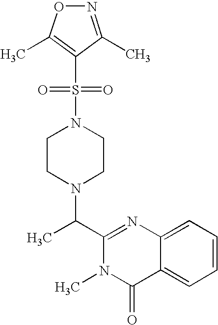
C1(C(N2CCN(S(=O)(=O)C3=C(C)ON=C3C)CC2)C)=NC2=CC=CC=C2C(=O)N1C
